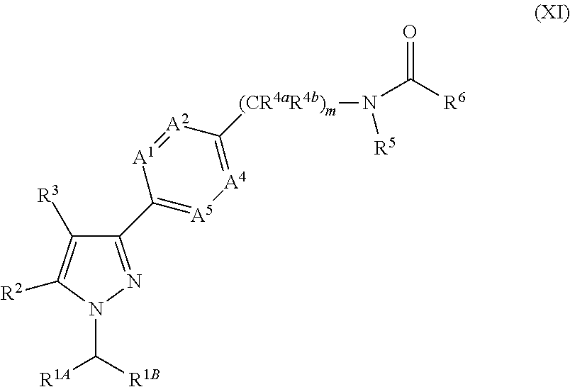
C1(C2=[A5][A4]=C([(CR4aR4b)m]N(C(=O)[R6])[R5])[A2]=[A1]2)=NN(C([R1B])[R1A])C([R2])=C1[R3]
